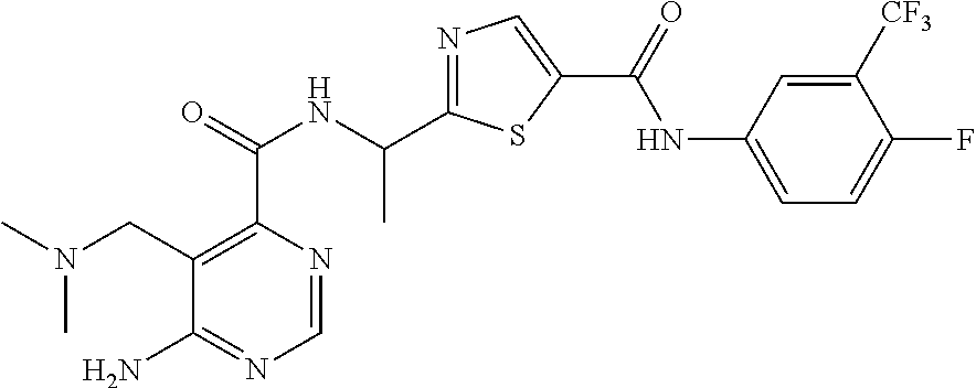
C1=NC(C(=O)NC(C2=NC=C(C(=O)NC3=CC=C(F)C([CF3])=C3)S2)C)=C(CN(C)C)C(N)=N1
